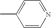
C1=CN=CC=C1C
